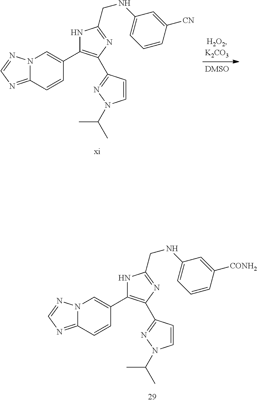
N12C(=NC=N1)C=CC(C1=C(C3=NN(C(C)C)C=C3)N=C(CNC3=CC=CC([CN])=C3)N1)=C2.N12C(=NC=N1)C=CC(C1=C(C3=NN(C(C)C)C=C3)N=C(CNC3=CC=CC([CONH2])=C3)N1)=C2
